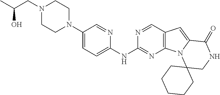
N1(CC(C)O)CCN(C2=CC=C(NC3=NC4=C(C=N3)C=C3N4C4(CNC3=O)CCCCC4)N=C2)CC1
